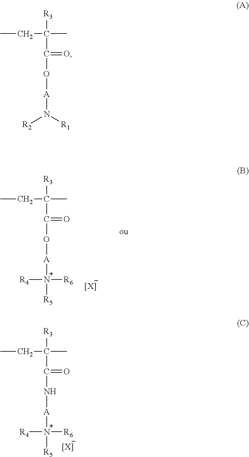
CCC([R3])(C(=O)O[A][N+]([R4])([R6])[R5])C.[[X]].CCC([R3])(C(=O)N[A][N+]([R4])([R6])[R5])C.[[X]].CCC([R3])(C(=O)O[A]N([R2])[R1])C
